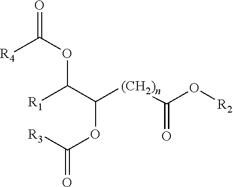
O(C(C([(CH2)n]C(=O)O[R2])OC(=O)[R3])[R1])C(=O)[R4]
